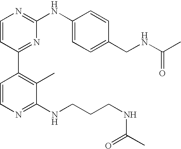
C1=CC(C2=C(C)C(NCCCNC(C)=O)=NC=C2)=NC(NC2=CC=C(CNC(C)=O)C=C2)=N1
